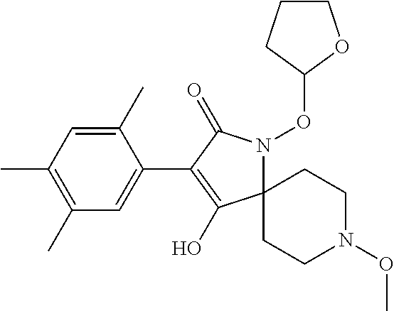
C12(N(OC3CCCO3)C(=O)C(C3=CC(C)=C(C)C=C3C)=C1O)CCN(OC)CC2
